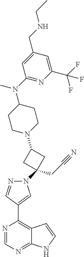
N1=CN=C2C(=C1C1=CN(C3(CC#N)CC(N4CCC(N(C)C5=NC(C(F)(F)F)=CC(CNCC)=C5)CC4)C3)N=C1)C=CN2
